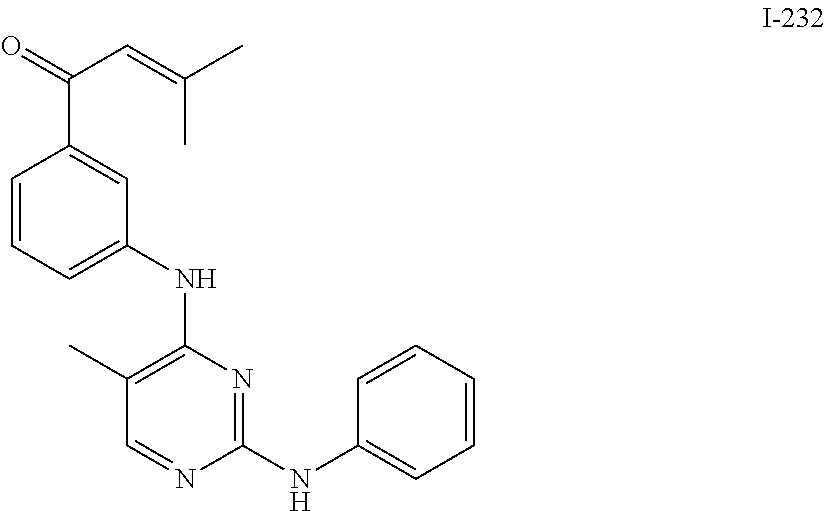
C1=CC=C(NC2=C(C)C=NC(NC3=CC=CC=C3)=N2)C=C1C(=O)C=C(C)C
